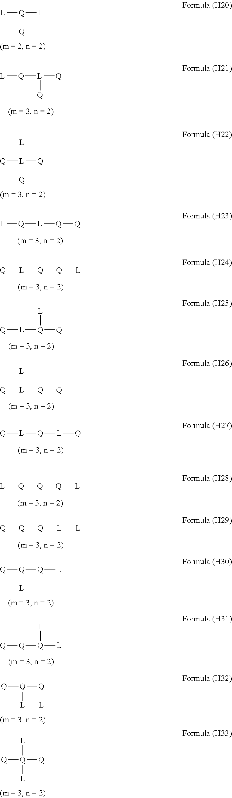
[L][Q]([L])[Q].[Q][L]([Q])([Q])[L].[L][Q][L][Q][Q].[Q][L][Q][Q][L].[Q][L][Q]([Q])[L].[Q][L]([Q][Q])[L].[Q][L][Q][L][Q].[L][Q][Q][Q][L].[Q][Q][Q][L][L].[Q][Q][Q]([L])[L].[Q]([Q])([Q])[L][L].[Q]([Q])([Q])([L])[L].[L][Q][L]([Q])[Q].[Q]([Q][L])([Q])[L]
